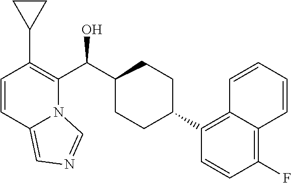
C1=CC2=CN=CN2C(C(C2CCC(C3=C4C(=C(F)C=C3)C=CC=C4)CC2)O)=C1C1CC1
